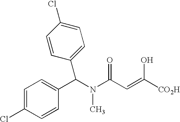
C1=C(Cl)C=CC(C(N(C)C(C=C([CO2H])O)=O)C2=CC=C(Cl)C=C2)=C1
